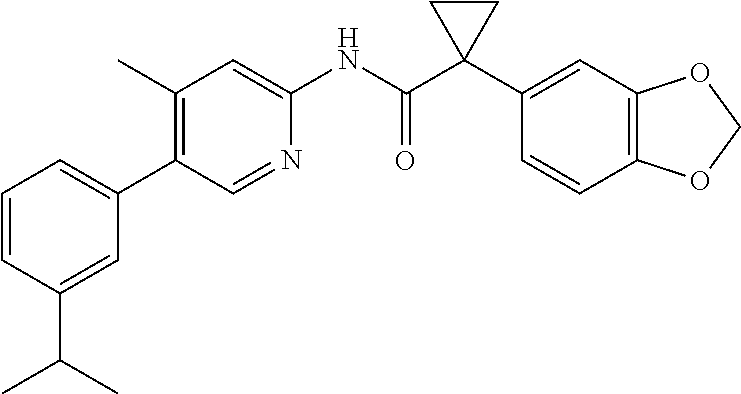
C1(C)=C(C2=CC=CC(C(C)C)=C2)C=NC(NC(C2(C3=CC4=C(C=C3)OCO4)CC2)=O)=C1
